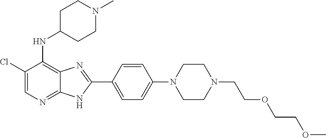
C1(Cl)=CN=C2C(=C1NC1CCN(C)CC1)N=C(C1=CC=C(N3CCN(CCOCCOC)CC3)C=C1)N2
